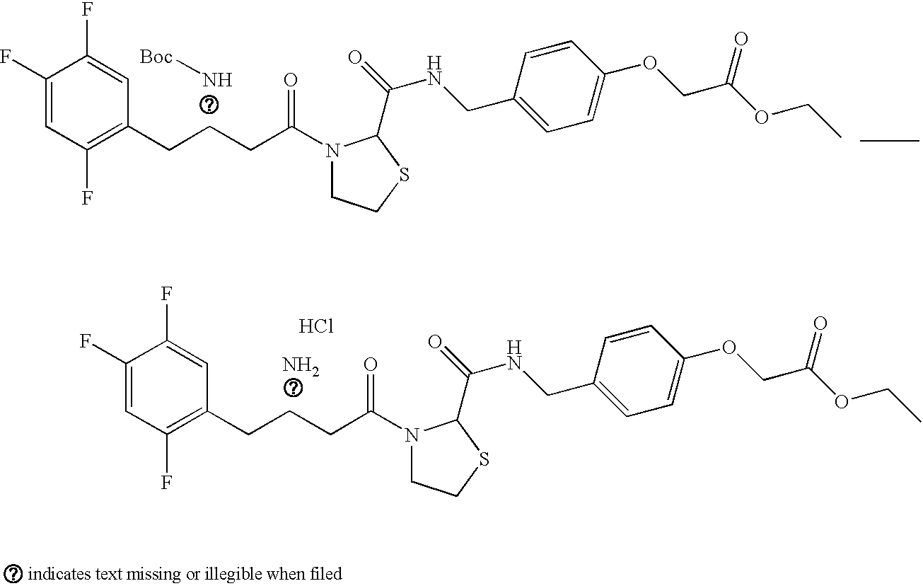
C1(F)=CC(F)=C(CCCC(N2CCSC2C(=O)NCC2=CC=C(OCC(OCC)=O)C=C2)=O)C=C1F.N[Boc].C1(F)=CC(F)=C(CCCC(N2CCSC2C(=O)NCC2=CC=C(OCC(OCC)=O)C=C2)=O)C=C1F.Cl.N
